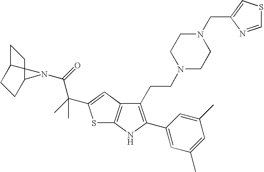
C12=C(C=C(C(C)(C(=O)N3C4CCC3CC4)C)S1)C(CCN1CCN(CC3=CSC=N3)CC1)=C(C1=CC(C)=CC(C)=C1)N2
